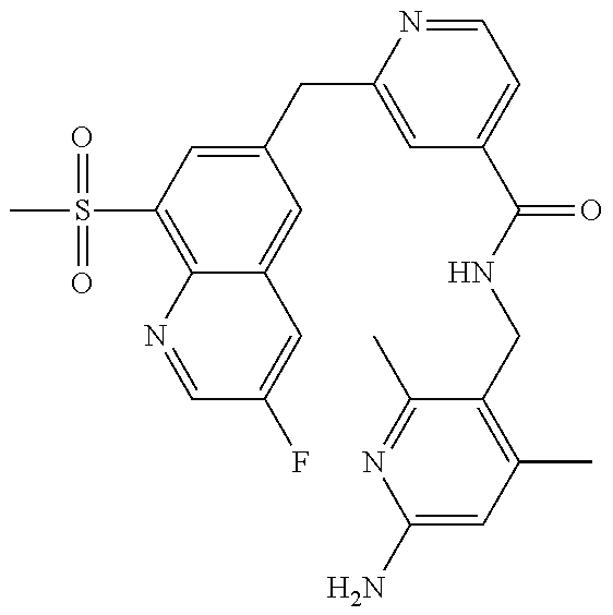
CS(C1=C2C(=CC(CC3=CC(C(=O)NCC4=C(C)C=C(N)N=C4C)=CC=N3)=C1)C=C(F)C=N2)(=O)=O
